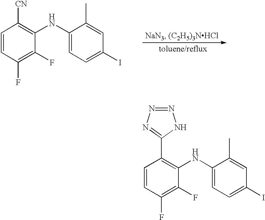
C1=CC(F)=C(F)C(NC2=CC=C(I)C=C2C)=C1C1=NN=NN1.C1=CC(F)=C(F)C(NC2=CC=C(I)C=C2C)=C1[CN]
